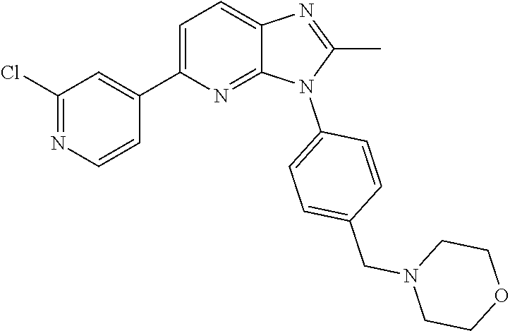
C1(C)=NC2=CC=C(C3=CC(Cl)=NC=C3)N=C2N1C1=CC=C(CN2CCOCC2)C=C1
